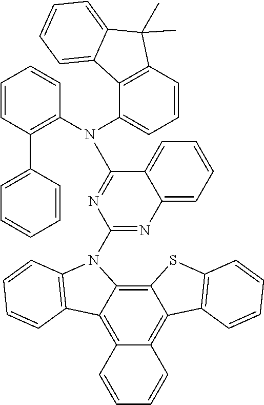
C1=CC(C2=C(N(C3=CC=CC4=C3C3=CC=CC=C3C4(C)C)C3=NC(N4C5=C6C(=C7C(=C5C5=C4C=CC=C5)C=CC=C7)C4=C(S6)C=CC=C4)=NC4=CC=CC=C34)C=CC=C2)=CC=C1
